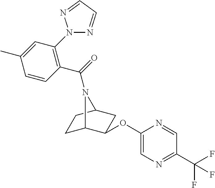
C1(OC2C3CCC(C2)N3C(=O)C2=C(N3N=CC=N3)C=C(C)C=C2)=CN=C(C(F)(F)F)C=N1
